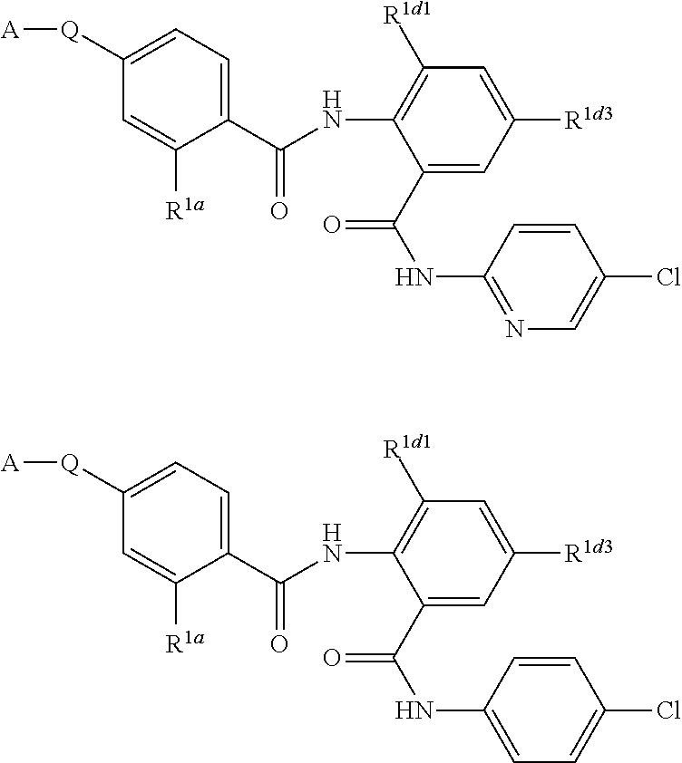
C1(C(NC2=NC=C(Cl)C=C2)=O)=CC([R1d3])=CC([R1d1])=C1NC(=O)C1=CC=C([Q][A])C=C1[R1a].C1(C(NC2=CC=C(Cl)C=C2)=O)=CC([R1d3])=CC([R1d1])=C1NC(=O)C1=CC=C([Q][A])C=C1[R1a]
